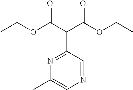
N1=C(C(C(OCC)=O)C(OCC)=O)C=NC=C1C
